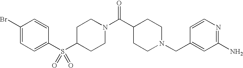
C1(S(C2=CC=C(Br)C=C2)(=O)=O)CCN(C(C2CCN(CC3=CC(N)=NC=C3)CC2)=O)CC1
